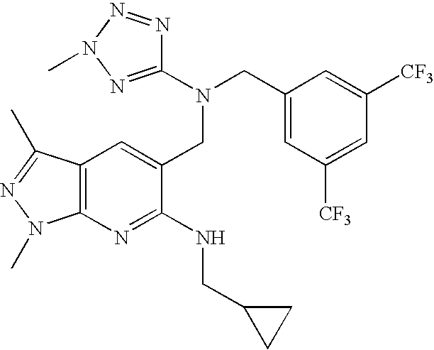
C1(CN(CC2=CC3=C(N=C2NCC2CC2)N(C)N=C3C)C2=NN(C)N=N2)=CC([CF3])=CC([CF3])=C1
